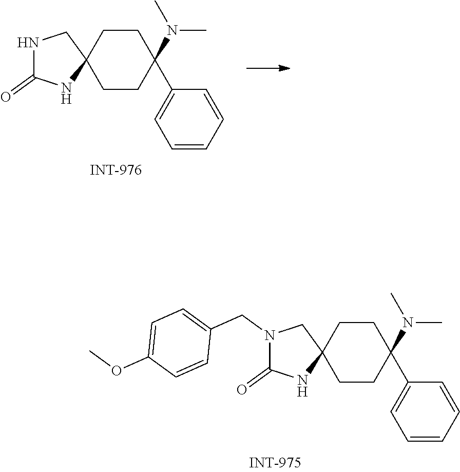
C1CC2(CCC1(N(C)C)C1=CC=CC=C1)CNC(=O)N2.C1CC2(CCC1(N(C)C)C1=CC=CC=C1)CN(CC1=CC=C(OC)C=C1)C(=O)N2
